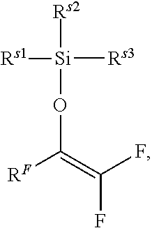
[Rs2][Si]([Rs3])([Rs1])OC(=C(F)F)[RF]
